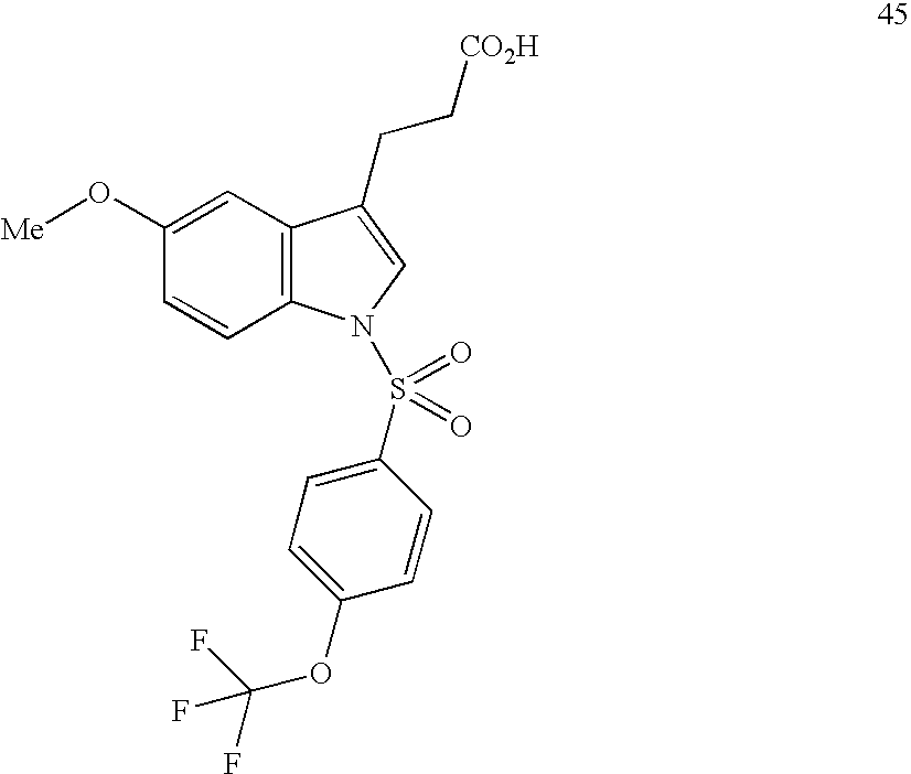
C1=C(O[Me])C=CC2=C1C(CC[CO2H])=CN2S(C1=CC=C(OC(F)(F)F)C=C1)(=O)=O
